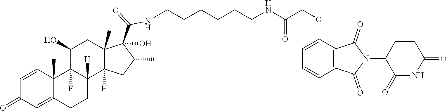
C(CCNC(COC1=CC=CC2=C1C(=O)N(C1C(=O)NC(=O)CC1)C2=O)=O)CCCNC(C1(O)C2(C)C([H])(C3([H])CCC4=CC(=O)C=CC4(C)C3(F)C(O)C2)CC1C)=O
